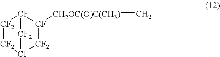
[CF2]1[CF2][CF]2[CF2][CF]([CH2OC(O)C(CH3)]=C)[CF]1[CF2]2
